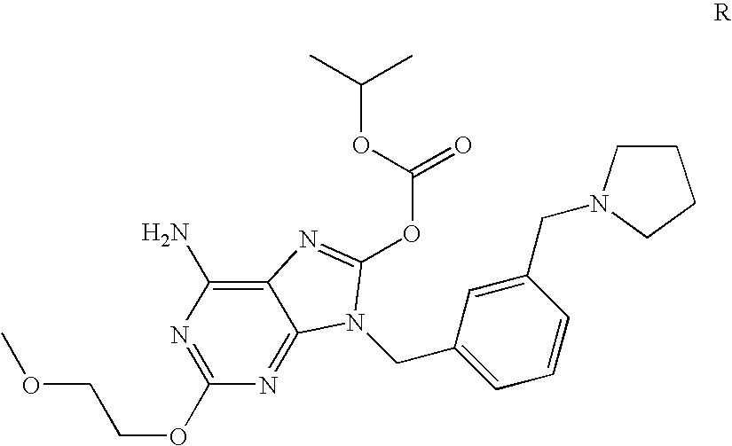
C1(OCCOC)=NC(N)=C2C(=N1)N(CC1=CC=CC(CN3CCCC3)=C1)C(OC(=O)OC(C)C)=N2
